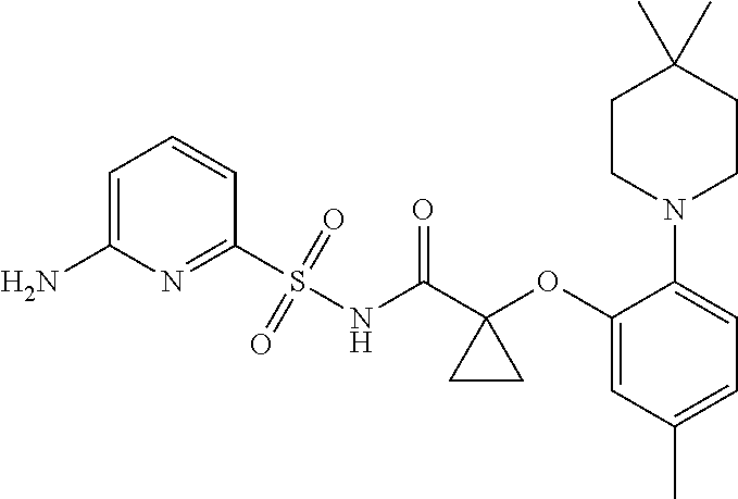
C1=C(N)N=C(S(NC(C2(OC3=CC(C)=CC=C3N3CCC(C)(C)CC3)CC2)=O)(=O)=O)C=C1
